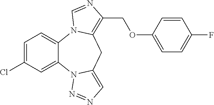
C1=C(Cl)C=C2C(=C1)N1C(=C(COC3=CC=C(F)C=C3)N=C1)CC1=CN=NN21
